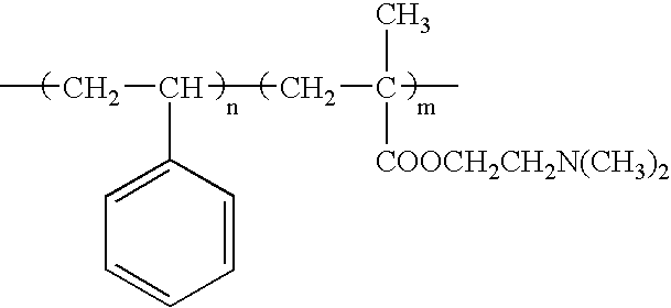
CCC(CC(C)([COOCH2CH2N(CH3)2])C)C1=CC=CC=C1
